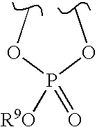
COP(OC)([R9O])=O
